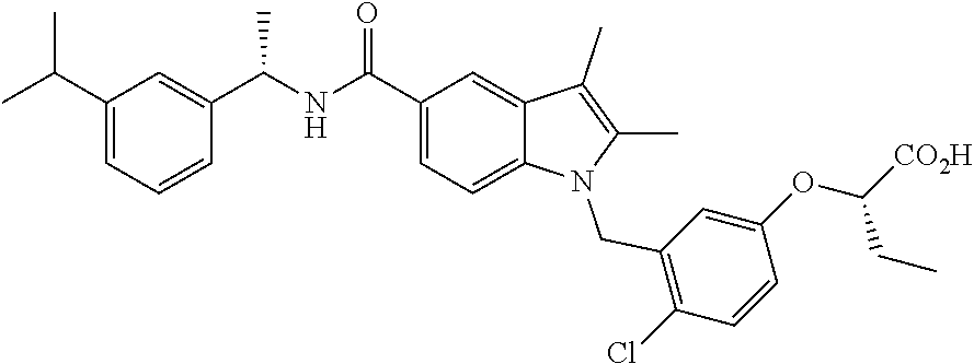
C1(C(NC(C2=CC=C3C(=C2)C(C)=C(C)N3CC2=C(Cl)C=CC(OC([CO2H])CC)=C2)=O)C)=CC(C(C)C)=CC=C1
